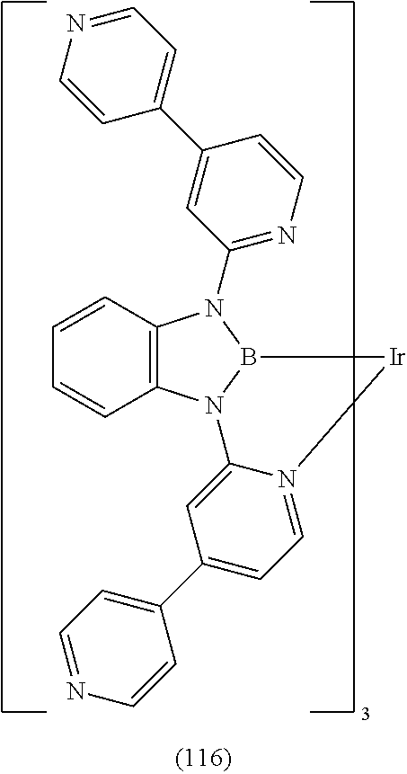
C12=C(N3B(N1C1=NC=CC(C4=CC=NC=C4)=C1)[Ir]N1=CC=C(C4=CC=NC=C4)C=C31)C=CC=C2
